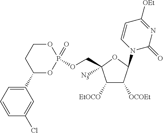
O(CC1([N3])C([EtOCO])C([OCOEt])C(N2C=CC([OEt])=NC2=O)O1)P1(=O)OCCC(C2=CC=CC(Cl)=C2)O1
